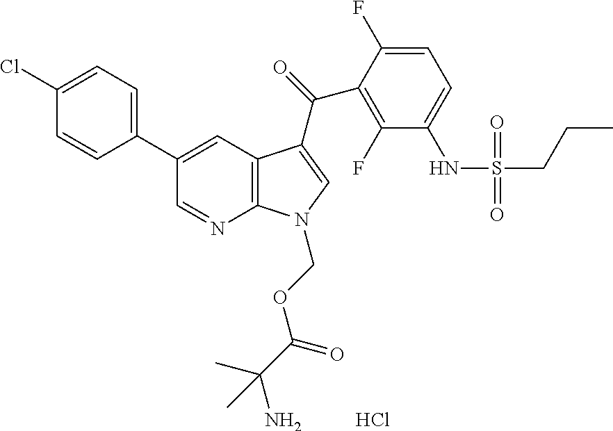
C12=C(C=C(C3=CC=C(Cl)C=C3)C=N1)C(C(=O)C1=C(F)C(NS(CCC)(=O)=O)=CC=C1F)=CN2COC(C(N)(C)C)=O.Cl
